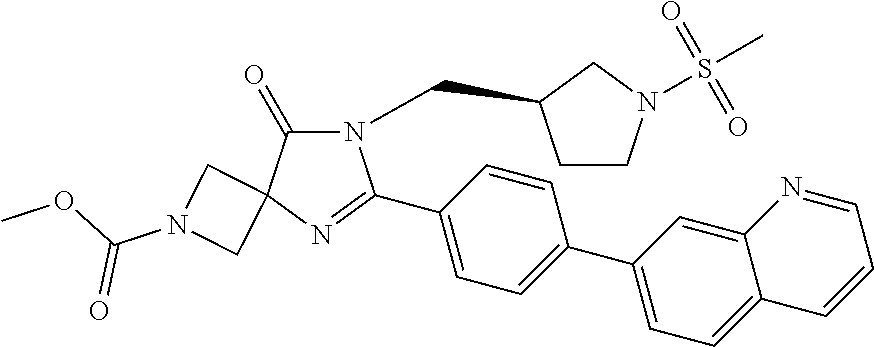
N1(CC2CCN(S(C)(=O)=O)C2)C(=O)C2(N=C1C1=CC=C(C3=CC=C4C(=C3)N=CC=C4)C=C1)CN(C(OC)=O)C2
